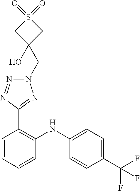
C1=C(NC2=C(C3=NN(CC4(O)CS(=O)(=O)C4)N=N3)C=CC=C2)C=CC(C(F)(F)F)=C1
